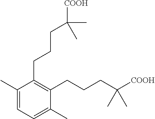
C1(C)=CC=C(C)C(CCCC([COOH])(C)C)=C1CCCC(C)(C)[COOH]
